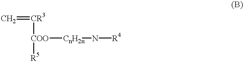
C=[CR3][COO]([CnH2n]N[R4])[R5]
